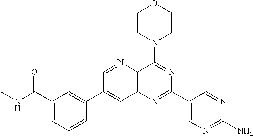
C1=CC(C2=CC3=C(C(N4CCOCC4)=NC(C4=CN=C(N)N=C4)=N3)N=C2)=CC(C(NC)=O)=C1
